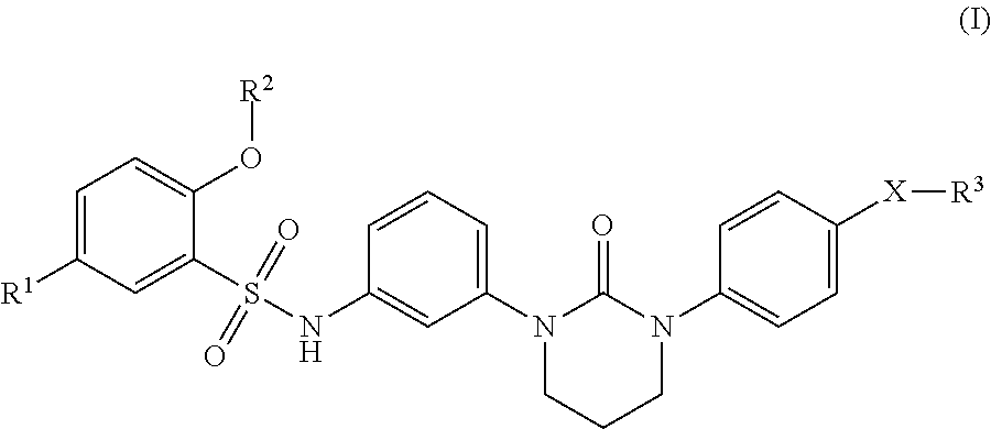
C1=C([R1])C=C(S(=O)(=O)NC2=CC(N3CCCN(C4=CC=C([X][R3])C=C4)C3=O)=CC=C2)C(O[R2])=C1
